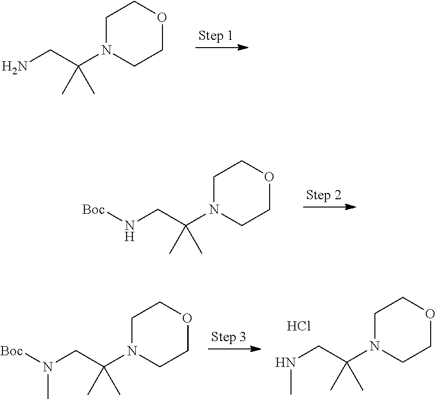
C1N(C(CN)(C)C)CCOC1.C1N(C(CN[Boc])(C)C)CCOC1.C1N(C(CNC)(C)C)CCOC1.Cl.C1N(C(CN([Boc])C)(C)C)CCOC1
